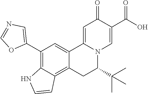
C12=CC(C3=CN=CO3)=C3C(=C1CC(C(C)(C)C)N1C2=CC(=O)C(C(O)=O)=C1)C=CN3
